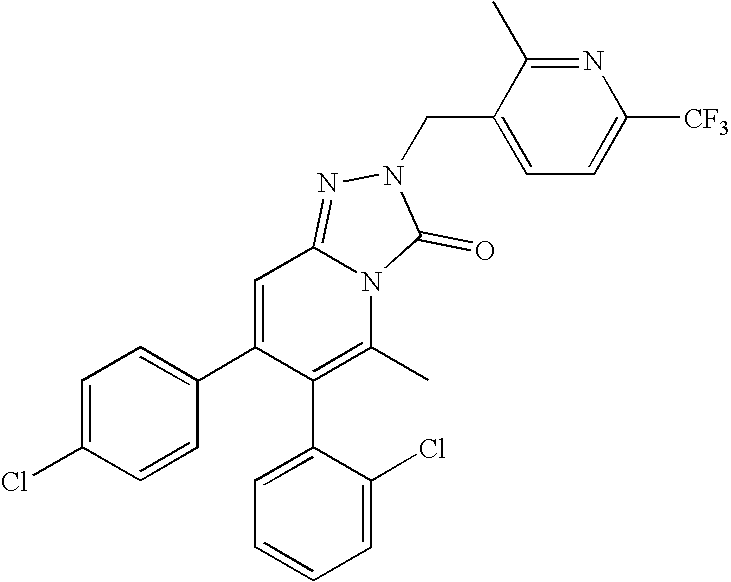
C1=C(Cl)C=CC(C2=CC3=NN(CC4=CC=C([CF3])N=C4C)C(=O)N3C(C)=C2C2=CC=CC=C2Cl)=C1
